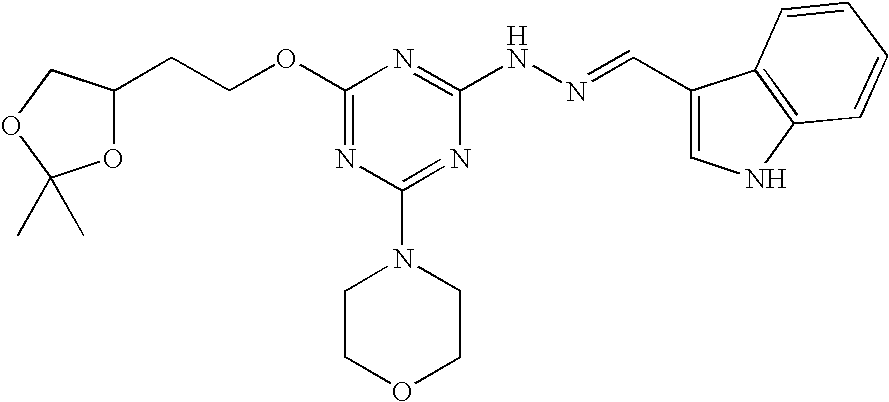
C(COC1=NC(N2CCOCC2)=NC(NN=CC2=CNC3=C2C=CC=C3)=N1)C1OC(C)(C)OC1
